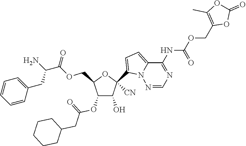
C1(O)C(OC(=O)CC2CCCCC2)C(COC(=O)C(N)CC2=CC=CC=C2)OC1(C1=CC=C2N1N=CN=C2NC(=O)OCC1=C(C)OC(=O)O1)[CN]
